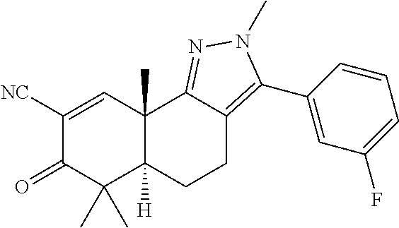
C1([NC])=CC2(C)C([H])(C(C)(C)C1=O)CCC1=C(C3=CC(F)=CC=C3)N(C)N=C21
